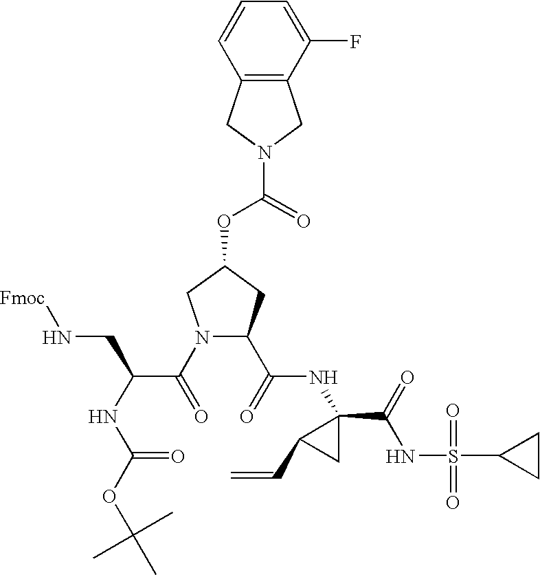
C1=CC2=C(C(F)=C1)CN(C(=O)OC1CC(C(=O)NC3(C(=O)NS(=O)(=O)C4CC4)C(C=C)C3)N(C(=O)C(CN[Fmoc])NC(=O)OC(C)(C)C)C1)C2
